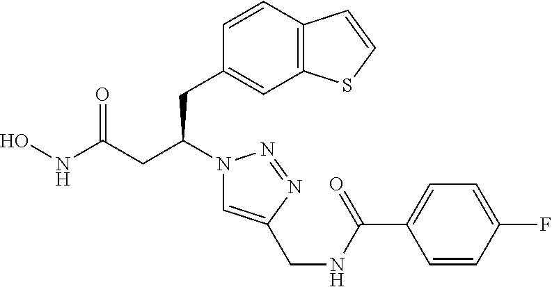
C12=C(C=CC(CC(CC(NO)=O)N3C=C(CNC(C4=CC=C(F)C=C4)=O)N=N3)=C1)C=CS2
